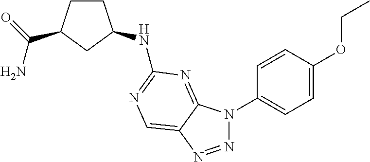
N1=NC2=CN=C(NC3CCC(C(=O)N)C3)N=C2N1C1=CC=C(OCC)C=C1
